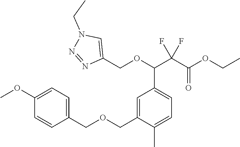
C1=C(COCC2=CC=C(OC)C=C2)C(C)=CC=C1C(OCC1=CN(CC)N=N1)C(C(OCC)=O)(F)F
